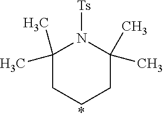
C1(C)(C)CCCC(C)(C)N1[Ts]
